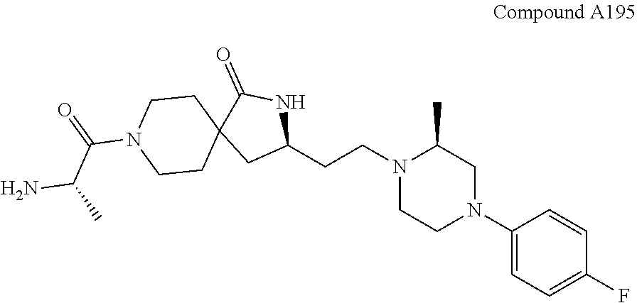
C1(N2CC(C)N(CCC3NC(=O)C4(C3)CCN(C(C(N)C)=O)CC4)CC2)=CC=C(F)C=C1
